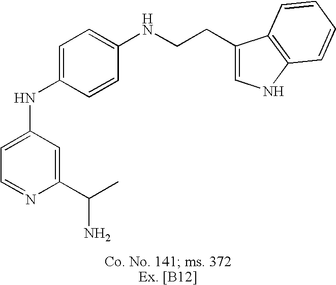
C1=C(NC2=CC=C(NCCC3=CNC4=C3C=CC=C4)C=C2)C=C(C(N)C)N=C1
